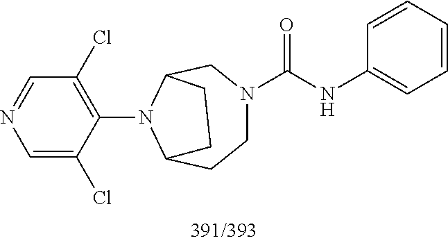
C1=NC=C(Cl)C(N2C3CCN(C(NC4=CC=CC=C4)=O)CC2CC3)=C1Cl
